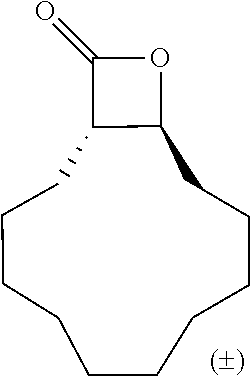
C1CCCC2C(CCCCCC1)OC2=O
